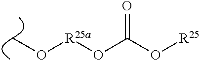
[R25a](OC(O[R25])=O)OC
